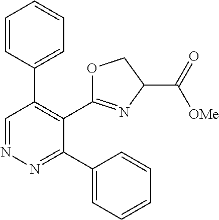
C1=CC(C2=C(C3=NC(C(=O)[OMe])CO3)C(C3=CC=CC=C3)=NN=C2)=CC=C1
